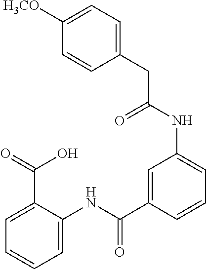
C1(CC(NC2=CC=CC(C(NC3=CC=CC=C3C(O)=O)=O)=C2)=O)=CC=C([H3CO])C=C1
